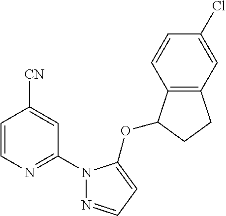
C1=CN=C(N2N=CC=C2OC2C3=C(CC2)C=C(Cl)C=C3)C=C1[CN]
